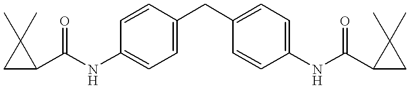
C1(C)(C)CC1C(NC1=CC=C(CC2=CC=C(NC(C3CC3(C)C)=O)C=C2)C=C1)=O
